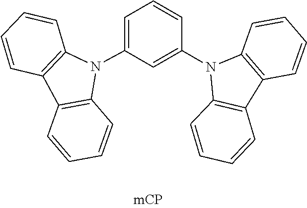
C12=C(C=CC=C1)C1=C(N2C2=CC=CC(N3C4=C(C=CC=C4)C4=C3C=CC=C4)=C2)C=CC=C1
